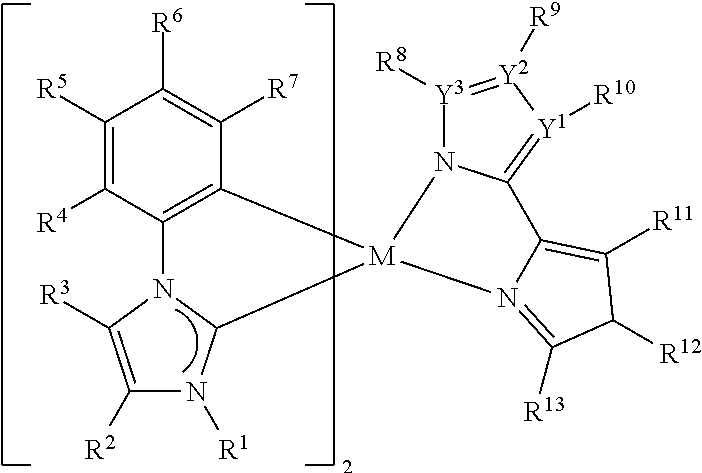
C1([R5])=C([R4])C2=C(C([R7])=C1[R6])[M]1(C3N2C([R3])=C([R2])N3[R1])N2[Y3]([R8])=[Y2]([R9])[Y1]([R10])=C2C2=C([R11])C([R12])C([R13])=N21
